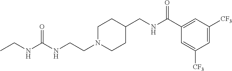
C1N(CCNC(NCC)=O)CCC(CNC(C2=CC([CF3])=CC([CF3])=C2)=O)C1
